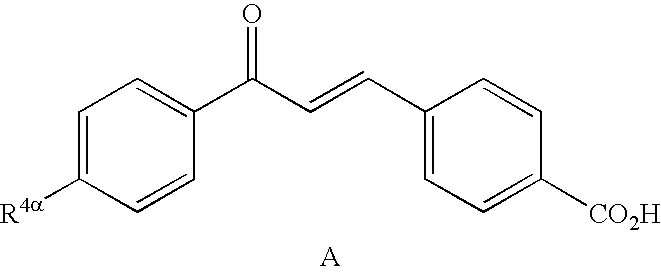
C1=C([R4a])C=CC(C(C=CC2=CC=C([CO2H])C=C2)=O)=C1.[A]
